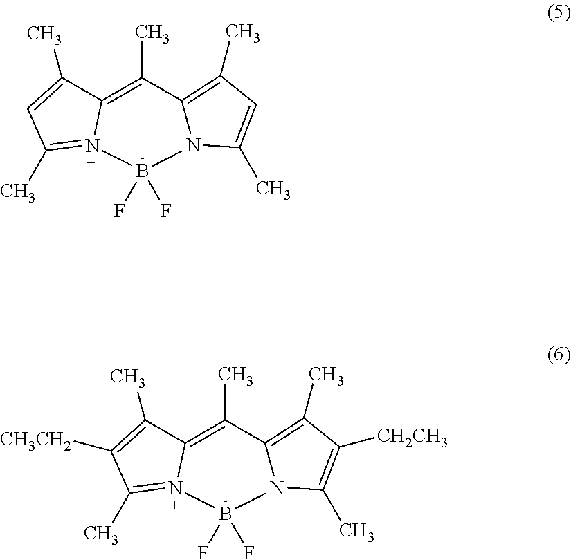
C12=C(C)C3=C(C)C=C(C)N3B(F)(F)N1=C(C)C=C2C.C12=C(C)C3=C(C)C([CH2CH3])=C(C)N3B(F)(F)N1=C(C)C([CH3CH2])=C2C
